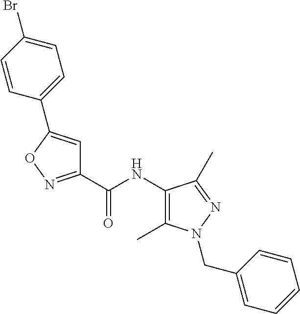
C1=CC(Br)=CC=C1C1=CC(C(NC2=C(C)N(CC3=CC=CC=C3)N=C2C)=O)=NO1
